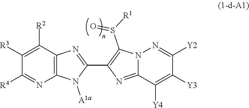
C12=NC(C3=NC4=C(N3[A1a])N=C([R4])C([R3])=C4[R2])=C(S([R1])=O)N1N=C([Y2])C([Y3])=C2[Y4]
